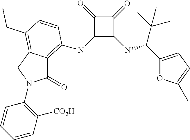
C1(NC2=C3C(=O)N(C4=C([CO2H])C=CC=C4)CC3=C(CC)C=C2)=C(NC(C(C)(C)C)C2=CC=C(C)O2)C(=O)C1=O
